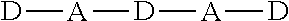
[D]([A][D])[A][D]
